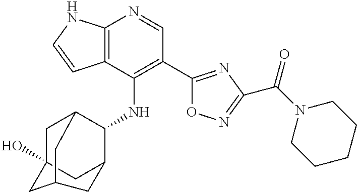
C12=C(C(NC3C4CC5(O)CC3CC(C5)C4)=C(C3=NC(C(N4CCCCC4)=O)=NO3)C=N1)C=CN2
